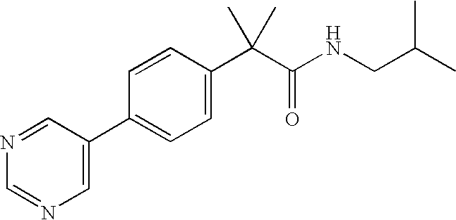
C1=C(C2=CC=C(C(C(=O)NCC(C)C)(C)C)C=C2)C=NC=N1
